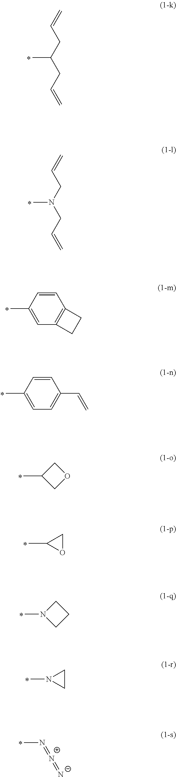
C=CCC(CC=C)C.C=CCN(CC=C)C.C1=CC(C)=CC2=C1CC2.C1=CC(C)=CC=C1C=C.C1(C)COC1.C1(C)OC1.N1(C)CCC1.N1(C)CC1.N(C)=[N+]=[N-]
